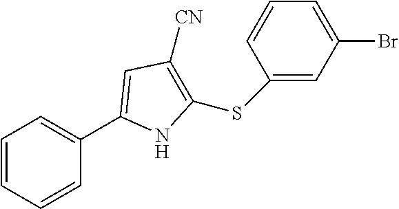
C1=CC=CC(C2=CC([CN])=C(SC3=CC(Br)=CC=C3)N2)=C1
